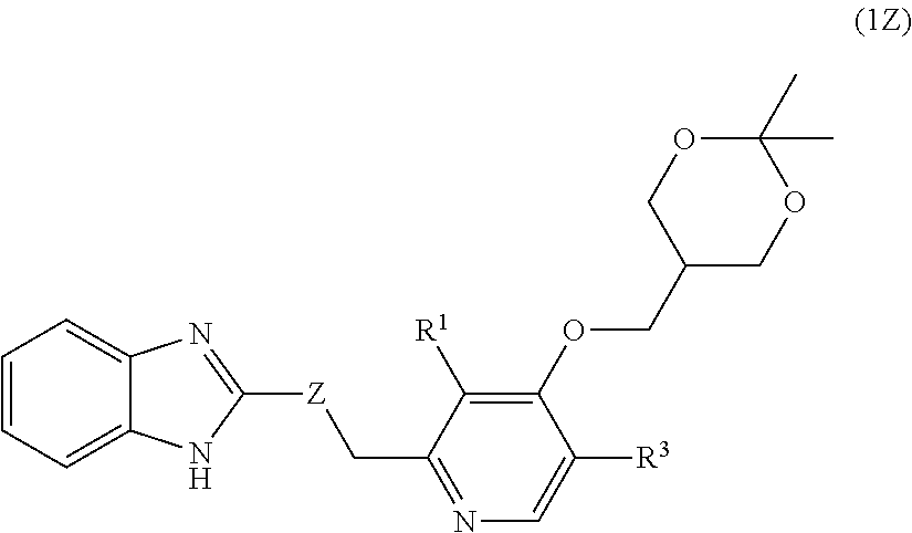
C1=CC=C2C(=C1)N=C([Z]CC1=NC=C([R3])C(OCC3COC(C)(C)OC3)=C1[R1])N2
